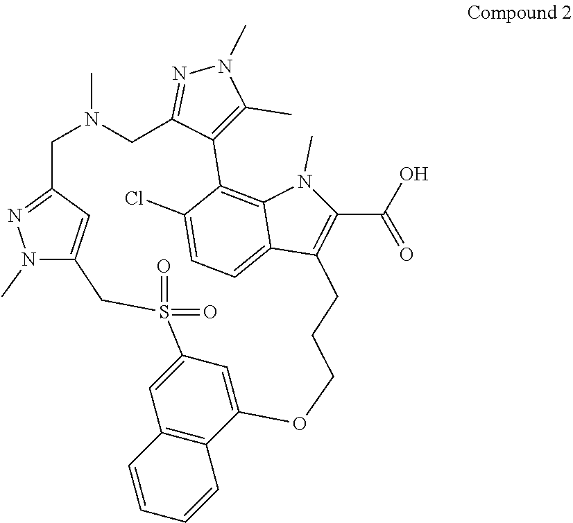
C(C1=C2C3=CC=C(Cl)C(=C3N1C)C1=C(C)N(C)N=C1CN(C)CC1=NN(C)C(=C1)CS(=O)(=O)C1=CC3=C(C(=C1)OCCC2)C=CC=C3)(O)=O
